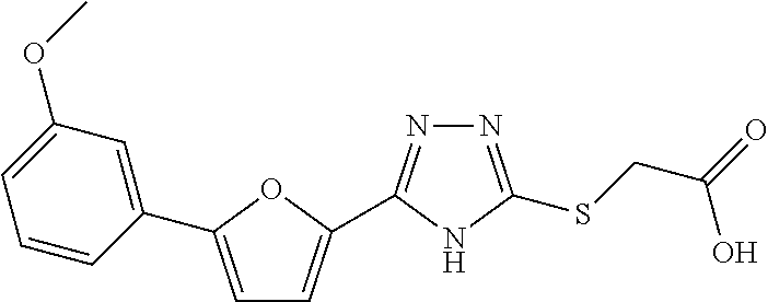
C1=C(C2=CC(OC)=CC=C2)OC(C2=NN=C(SCC(=O)O)N2)=C1
